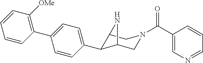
C12C(C3=CC=C(C4=C([OMe])C=CC=C4)C=C3)C(CN(C(C3=CN=CC=C3)=O)C1)N2
